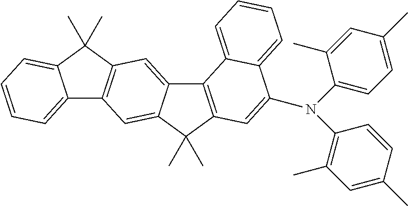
C12=CC=CC=C1C(C)(C)C1=C2C=C2C(=C1)C1=C(C2(C)C)C=C(N(C2=CC=C(C)C=C2C)C2=C(C)C=C(C)C=C2)C2=CC=CC=C12
